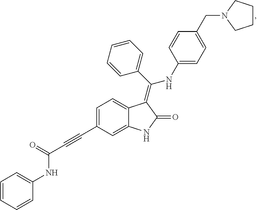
C1=C(C#CC(NC2=CC=CC=C2)=O)C=C2C(=C1)C(=C(C1=CC=CC=C1)NC1=CC=C(CN3CCCC3)C=C1)C(=O)N2
